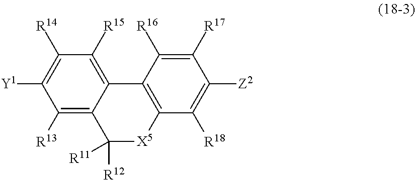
C1([R13])=C2C(=C([R15])C([R14])=C1[Y1])C1=C([X5]C2([R12])[R11])C([R18])=C([Z2])C([R17])=C1[R16]
